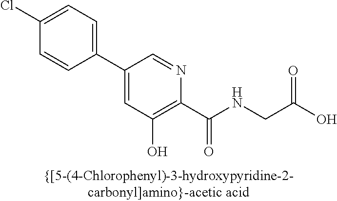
C1=C(Cl)C=CC(C2=CC(O)=C(C(NCC(O)=O)=O)N=C2)=C1
